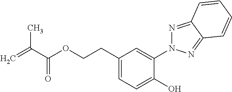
N1=C2C(=NN1C1=CC(CCOC(C(=C)C)=O)=CC=C1O)C=CC=C2
